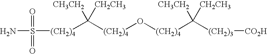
[(CH2)4](O[(CH2)4]C([CH3CH2])([CH2CH3])[(CH2)3][CO2H])C([CH3CH2])([CH2CH3])[(CH2)4]S(N)(=O)=O
